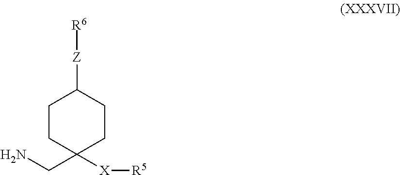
C1C([Z][R6])CCC(CN)([X][R5])C1
